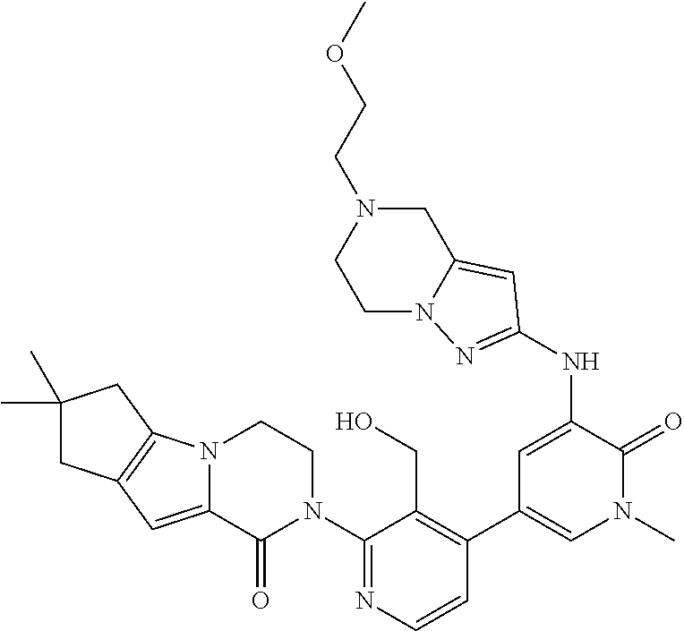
C1=CN=C(N2CCN3C(=CC4=C3CC(C)(C)C4)C2=O)C(CO)=C1C1=CN(C)C(=O)C(NC2=NN3CCN(CCOC)CC3=C2)=C1
